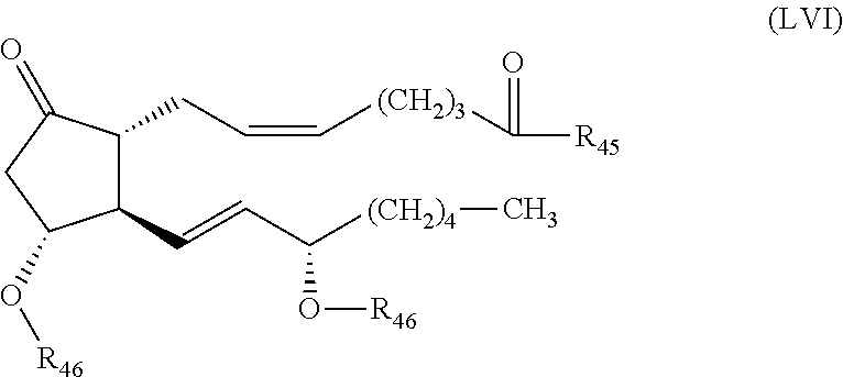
C1(C=CC([(CH2)4]C)O[R46])C(CC=C[(CH2)3]C([R45])=O)C(=O)CC1O[R46]
